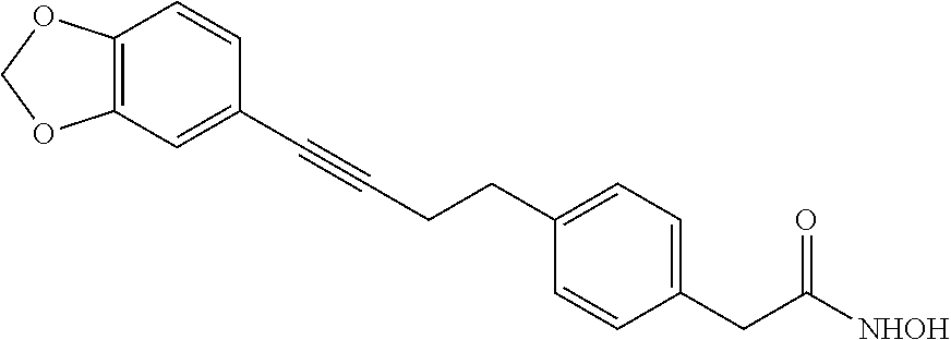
C12=C(C=C(C#CCCC3=CC=C(CC(=O)[NHOH])C=C3)C=C1)OCO2
